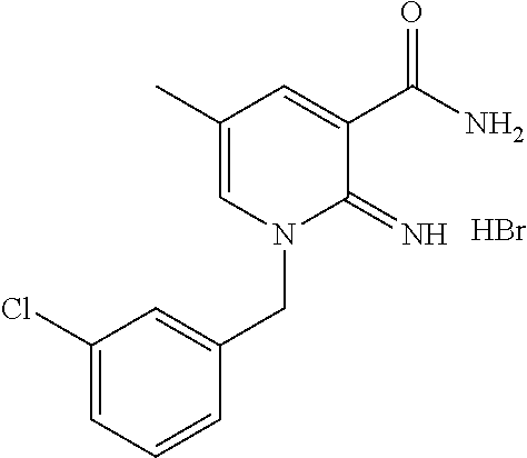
C1(C)=CN(CC2=CC(Cl)=CC=C2)C(=N)C(C(N)=O)=C1.Br
